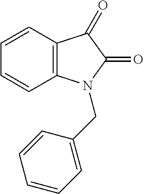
C1=CC2=C(C=C1)N(CC1=CC=CC=C1)C(=O)C2=O
